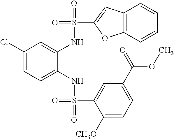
C1(Cl)=CC=C(NS(=O)(C2=CC(C(=O)OC)=CC=C2[CH3O])=O)C(NS(=O)(C2=CC3=C(O2)C=CC=C3)=O)=C1
